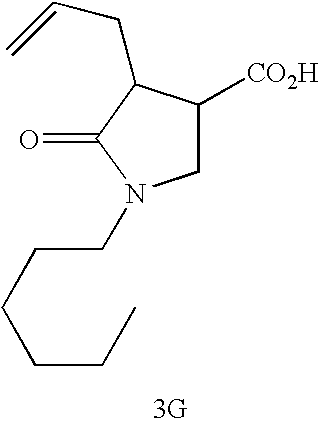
C1([CO2H])CN(CCCCCC)C(=O)C1CC=C.[3G]
